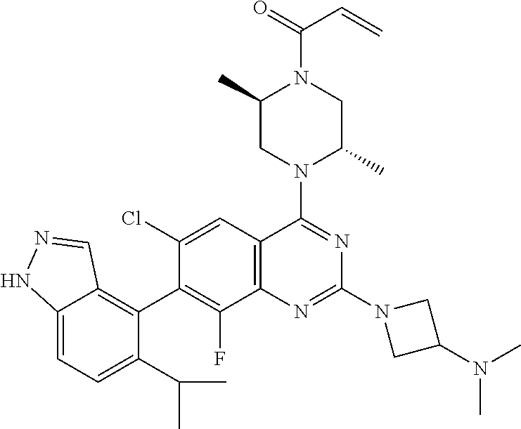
C12=CC=C(C(C)C)C(C3=C(F)C4=C(C=C3Cl)C(N3C(C)CN(C(=O)C=C)C(C)C3)=NC(N3CC(N(C)C)C3)=N4)=C1C=NN2
